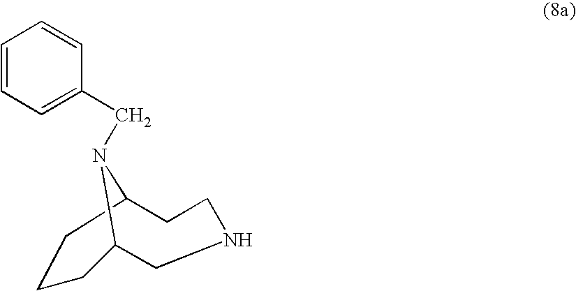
C1=CC=C(CN2C3CCCC2CNCC3)C=C1
